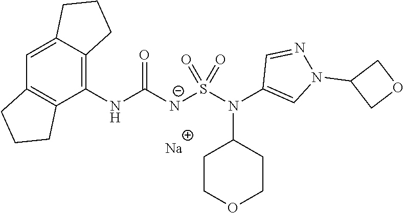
C1(NC([N-]S(N(C2=CN(C3COC3)N=C2)C2CCOCC2)(=O)=O)=O)=C2C(=CC3=C1CCC3)CCC2.[Na]
